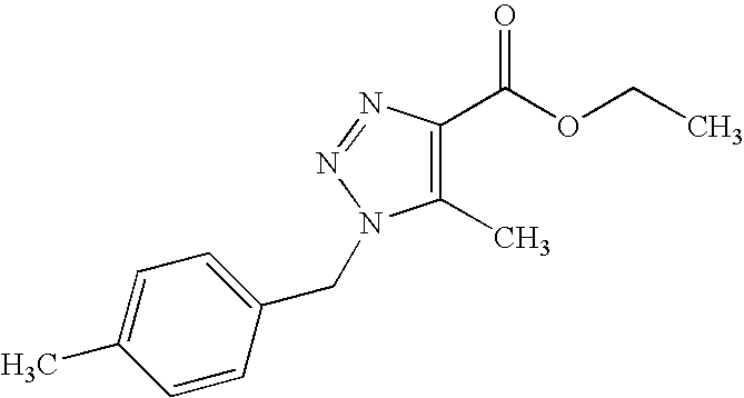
C1(C)=C(C(OCC)=O)N=NN1CC1=CC=C(C)C=C1
